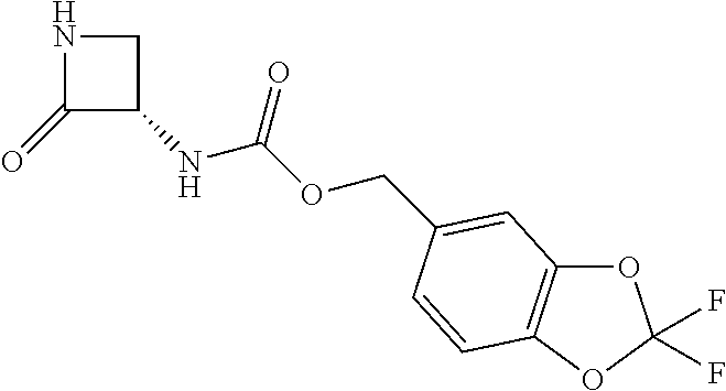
C1(=O)C(NC(OCC2=CC3=C(OC(F)(F)O3)C=C2)=O)CN1
